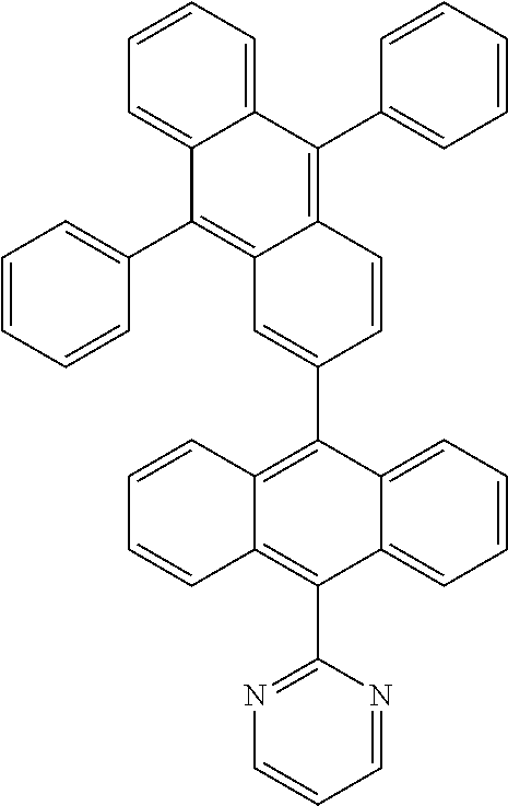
C1(C2=C3C(=C(C4=NC=CC=N4)C4=CC=CC=C24)C=CC=C3)=CC2=C(C3=CC=CC=C3)C3=CC=CC=C3C(C3=CC=CC=C3)=C2C=C1
